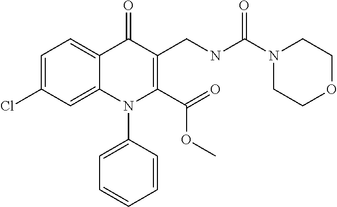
C1=C(Cl)C=C2C(=C1)C(=O)C(CNC(N1CCOCC1)=O)=C(C(=O)OC)N2C1=CC=CC=C1
